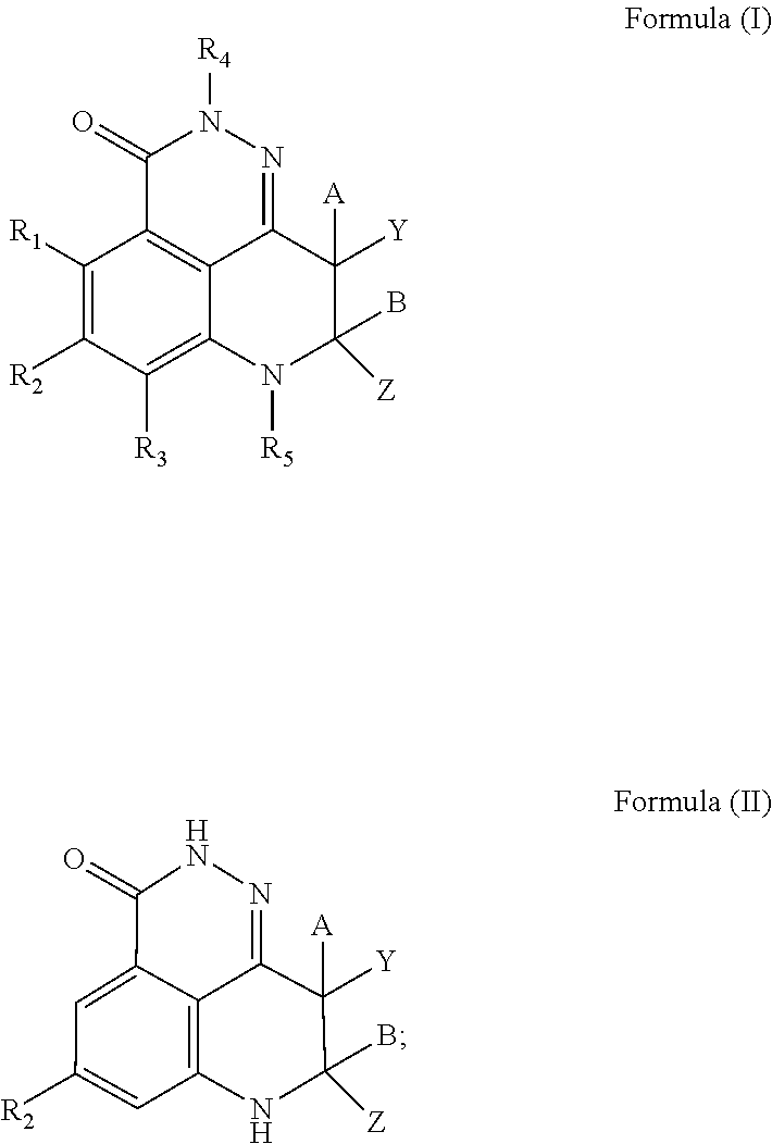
N1([R4])N=C2C3=C(C([R1])=C([R2])C([R3])=C3N([R5])C([Z])(B)C2([A])[Y])C1=O.N1N=C2C3=C(NC([Z])(B)C2([A])[Y])C=C([R2])C=C3C1=O
